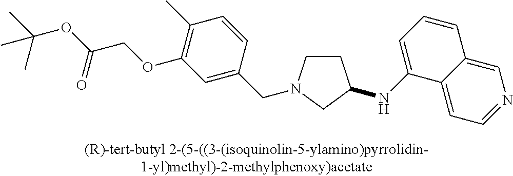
C1CN(CC2=CC(OCC(OC(C)(C)C)=O)=C(C)C=C2)CC1NC1=CC=CC2=CN=CC=C12
